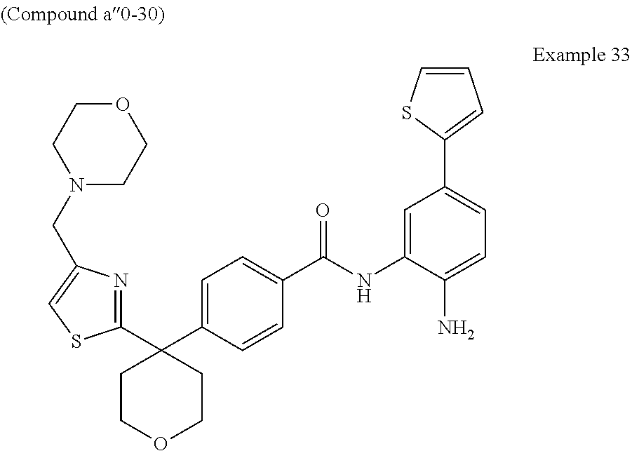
C1(C2=CC=CS2)=CC=C(N)C(NC(C2=CC=C(C3(C4=NC(CN5CCOCC5)=CS4)CCOCC3)C=C2)=O)=C1
